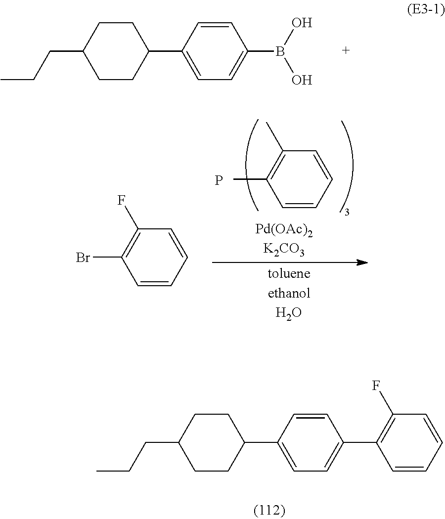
C1CC(CCC)CCC1C1=CC=C(C2=C(F)C=CC=C2)C=C1.C1CC(CCC)CCC1C1=CC=C(B(O)O)C=C1.C1=CC=CC(C)=C1C.P.C1=CC=CC(F)=C1Br
